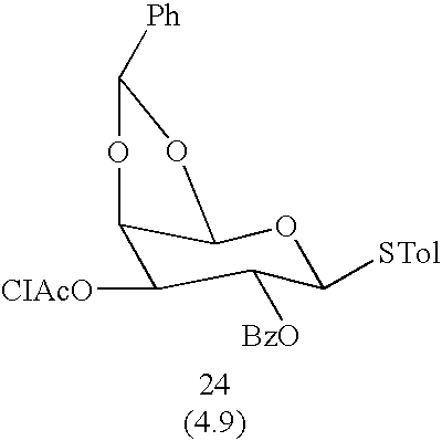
C12C([CIAcO])C([BzO])C([STol])OC1OC([Ph])O2
